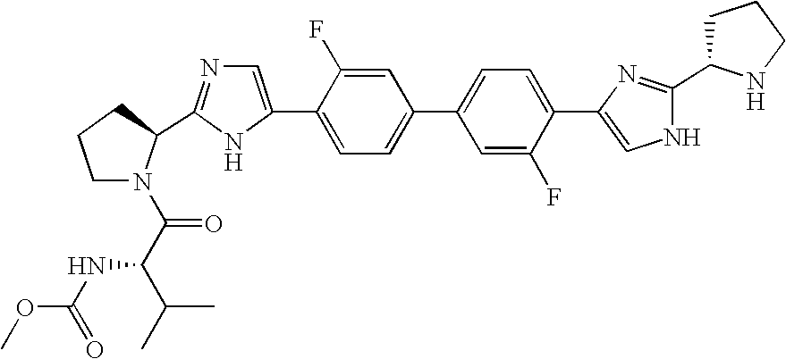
C1=C(C2=CC=C(C3=CC=C(C4=CNC(C5CCCN5)=N4)C(F)=C3)C=C2F)NC(C2N(C(C(C(C)C)NC(OC)=O)=O)CCC2)=N1
